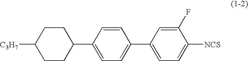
C1CC([C3H7])CCC1C1=CC=C(C2=CC=C([NCS])C(F)=C2)C=C1
